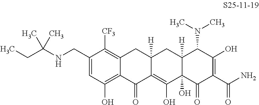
C1=C(CNC(CC)(C)C)C([CF3])=C2C(=C1O)C(=O)C1=C(O)C3(O)C([H])(CC1([H])C2)C(N(C)C)C(O)=C(C(N)=O)C3=O
